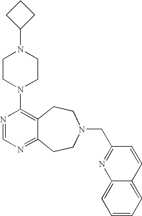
C1CC(N2CCN(C3=C4C(=NC=N3)CCN(CC3=NC5=CC=CC=C5C=C3)CC4)CC2)C1
